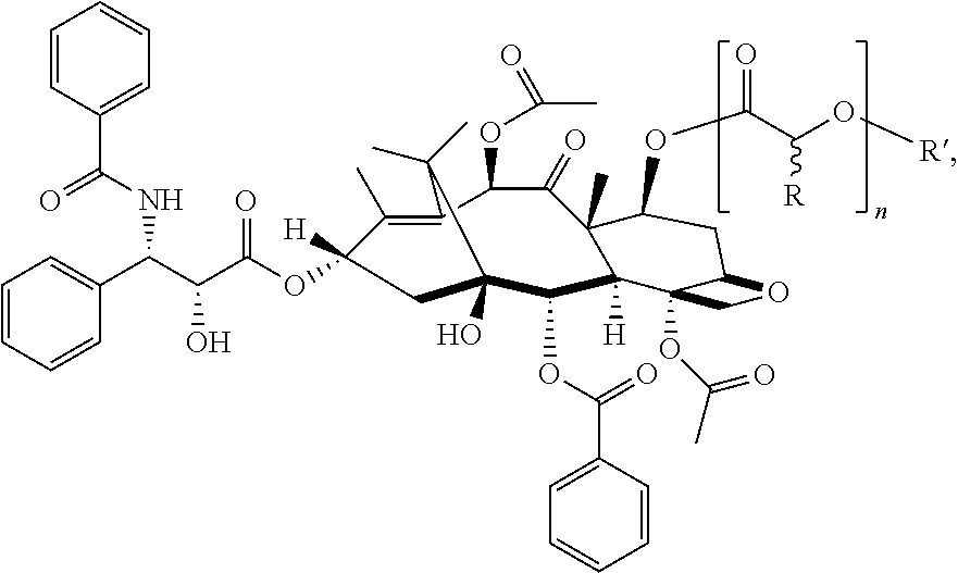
C(C(C1=CC=CC=C1)NC(=O)C1=CC=CC=C1)(C(=O)OC1([H])C(C)=C2C(OC(C)=O)C(=O)C3(C)C(OC(C(O[R])[R])=O)CC4C(OC(C)=O)(C3([H])C(OC(=O)C3=CC=CC=C3)C(O)(C1)C2(C)C)CO4)O
